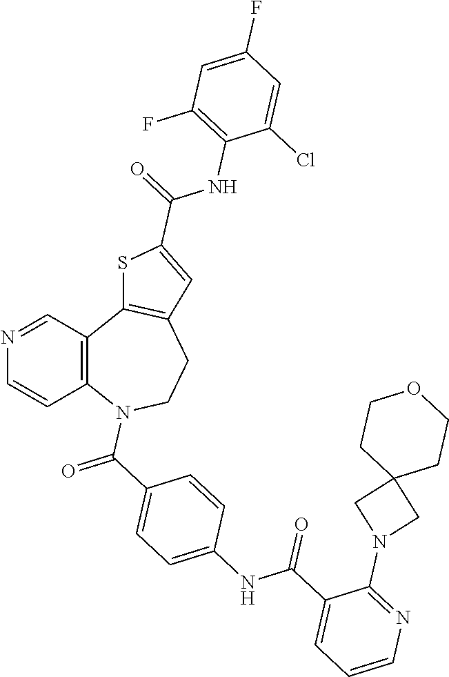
N1=CC2=C(C=C1)N(C(C1=CC=C(NC(C3=CC=CN=C3N3CC4(C3)CCOCC4)=O)C=C1)=O)CCC1=C2SC(C(=O)NC2=C(F)C=C(F)C=C2Cl)=C1
